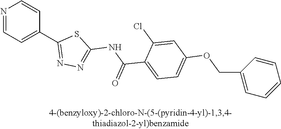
N1=CC=C(C2=NN=C(NC(C3=CC=C(OCC4=CC=CC=C4)C=C3Cl)=O)S2)C=C1
